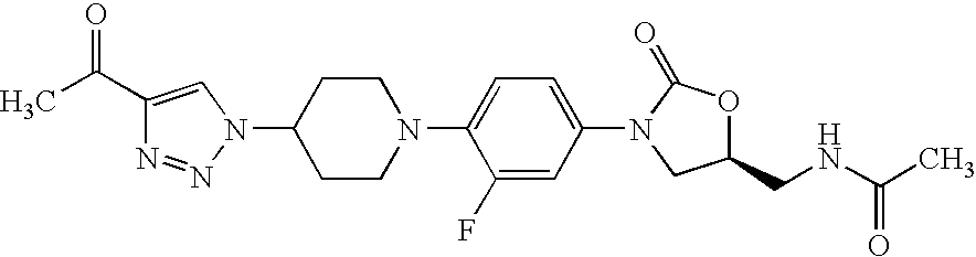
C1(C(C)=O)=CN(C2CCN(C3=CC=C(N4CC(CNC(C)=O)OC4=O)C=C3F)CC2)N=N1
